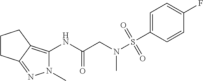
C1CC2=NN(C)C(NC(CN(S(C3=CC=C(F)C=C3)(=O)=O)C)=O)=C2C1
